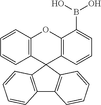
C12=C(C3(C4=C(O1)C(B(O)O)=CC=C4)C1=C(C4=C3C=CC=C4)C=CC=C1)C=CC=C2
